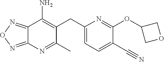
C12=NON=C1N=C(C)C(CC1=CC=C(C#N)C(OC3COC3)=N1)=C2N
